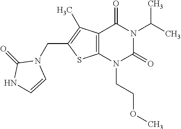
C12=C(N(CCOC)C(=O)N(C(C)C)C1=O)SC(CN1C(=O)NC=C1)=C2C
